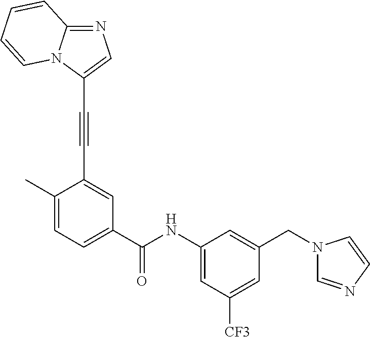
C12=NC=C(C#CC3=CC(C(NC4=CC([CF3])=CC(CN5C=NC=C5)=C4)=O)=CC=C3C)N1C=CC=C2
